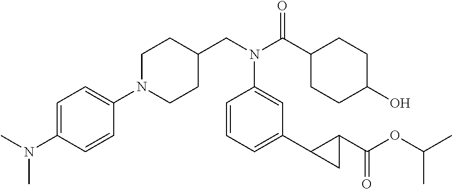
N1(C2=CC=C(N(C)C)C=C2)CCC(CN(C(C2CCC(O)CC2)=O)C2=CC(C3C(C(OC(C)C)=O)C3)=CC=C2)CC1
